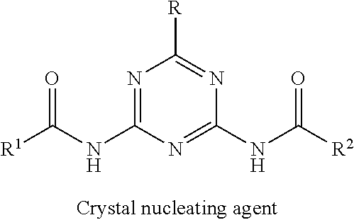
N1=C(NC([R1])=O)N=C(NC([R2])=O)N=C1[R]
